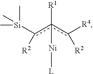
c([R2])([Si](C)(C)C)c(c([R2])[R4])([R1])[Ni][L]
